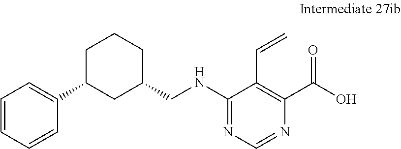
C1=CC=CC(C2CC(CNC3=NC=NC(C(=O)O)=C3C=C)CCC2)=C1
